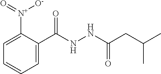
C1=C([N+](=O)[O-])C(C(NNC(CC(C)C)=O)=O)=CC=C1
